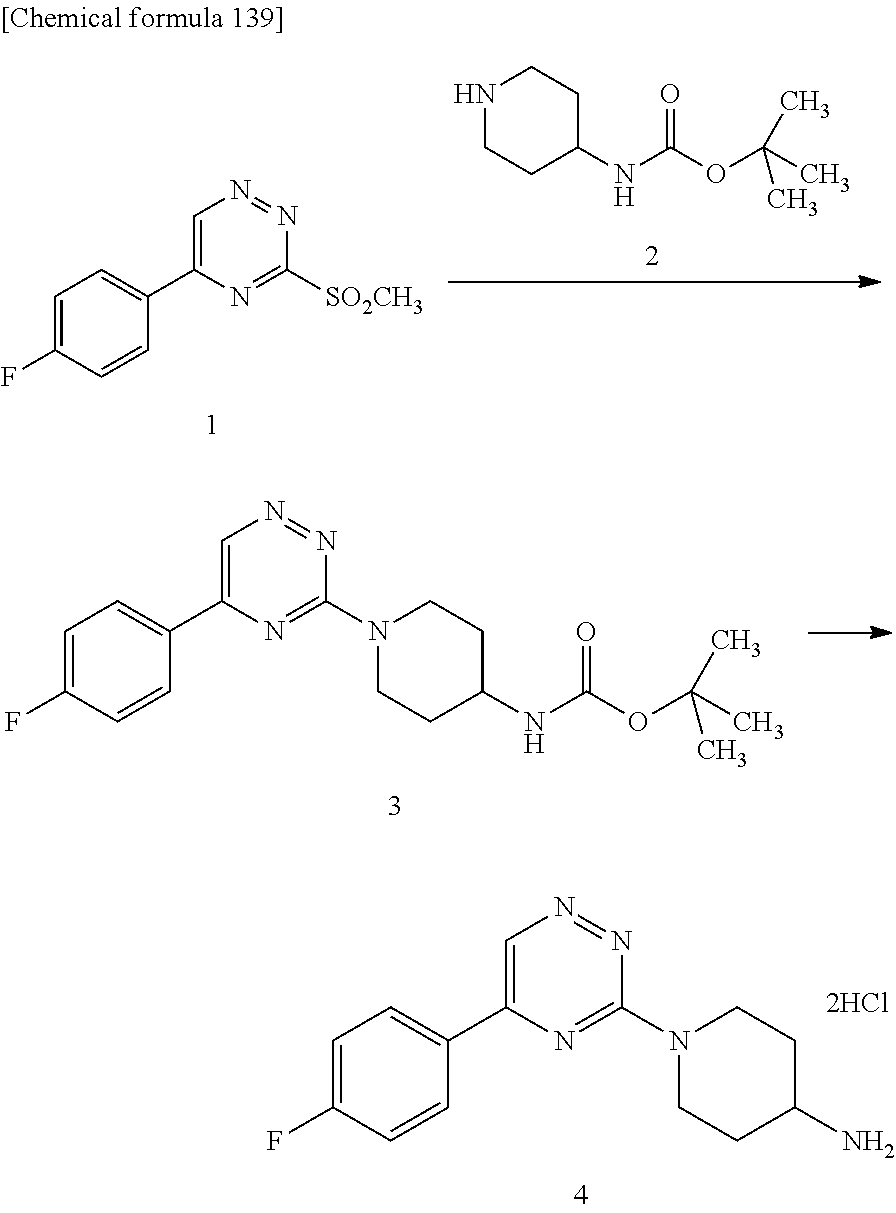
C1=C(C2=CC=C(F)C=C2)N=C([SO2CH3])N=N1.N1CCC(NC(OC(C)(C)C)=O)CC1.C1=C(C2=CC=C(F)C=C2)N=C(N2CCC(NC(OC(C)(C)C)=O)CC2)N=N1.C1=C(C2=CC=C(F)C=C2)N=C(N2CCC(N)CC2)N=N1.[2HCl]
